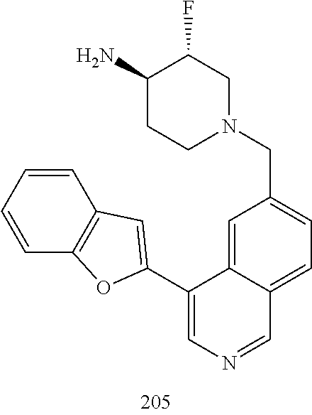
C1(N)CCN(CC2=CC=C3C(=C2)C(C2=CC4=C(C=CC=C4)O2)=CN=C3)CC1F
